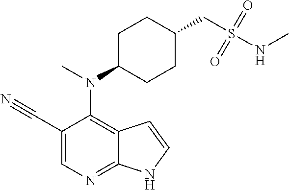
C1(C#N)=CN=C2C(=C1N(C)C1CCC(CS(NC)(=O)=O)CC1)C=CN2
